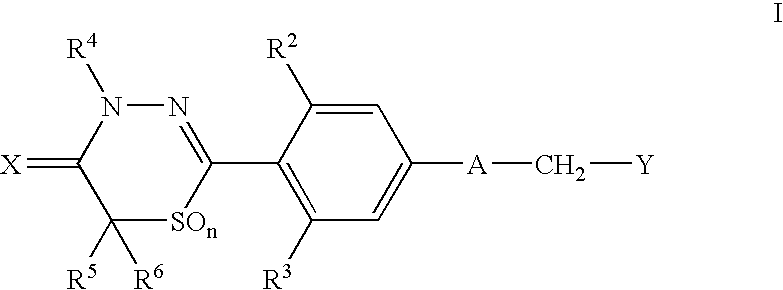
N1=C(C2=C([R3])C=C([A]C[Y])C=C2[R2])[SOn]C([R5])([R6])C(=[X])N1[R4]
